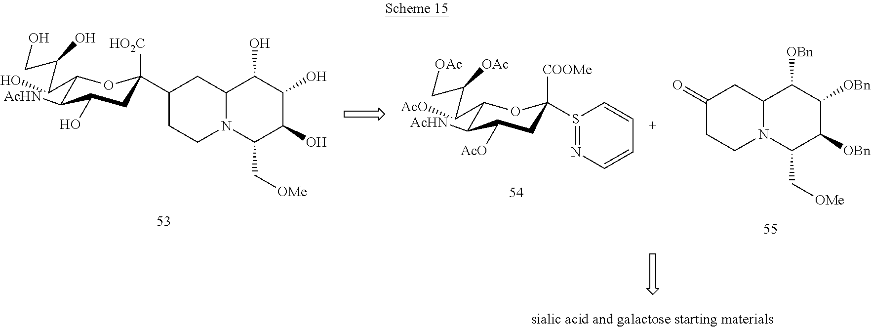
C1(C(C(CO)O)O)C([AcHN])C(O)CC([HO2C])(C2CCN3C(C2)C(O)C(O)C(O)C3C[OMe])O1.C1(C(C(C[OAc])[OAc])[AcO])C([AcHN])C([AcO])CC([COOMe])(S2=NC=CC=C2)O1.C1(=O)CCN2C(C1)C([OBn])C([OBn])C([OBn])C2C[OMe]
